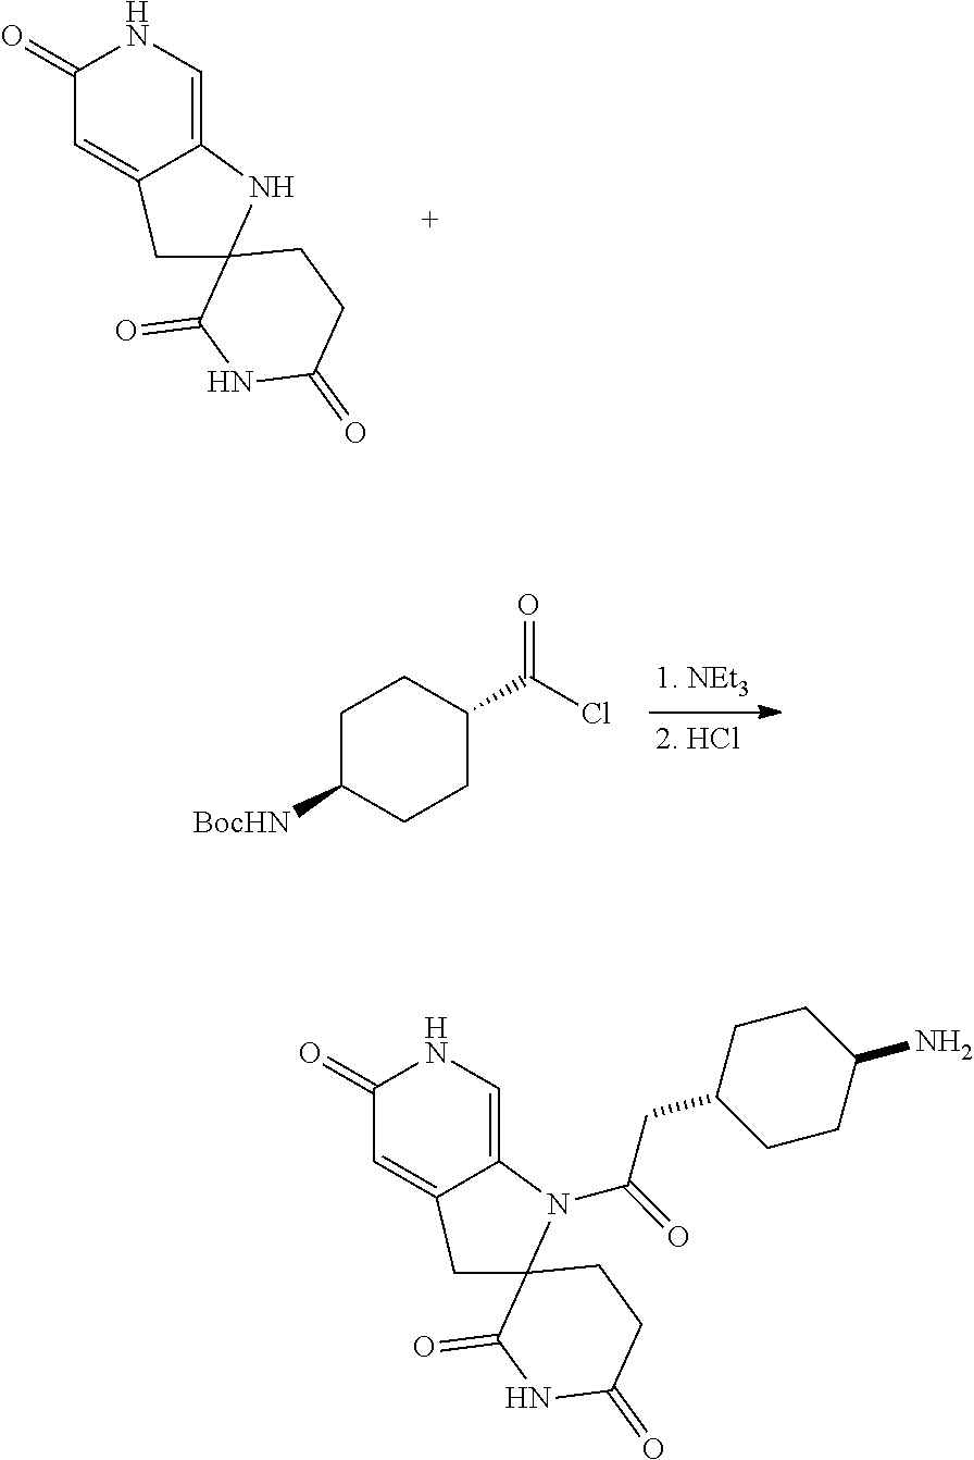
C1(=O)C=C2CC3(NC2=CN1)C(=O)NC(=O)CC3.C1C([BocHN])CCC(C(Cl)=O)C1.C1(=O)C=C2CC3(N(C(CC4CCC(N)CC4)=O)C2=CN1)C(=O)NC(=O)CC3
